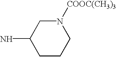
C1CCN([COOC(CH3)3])CC1N
